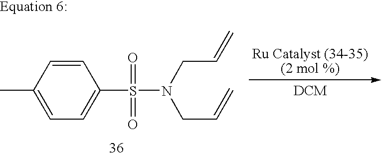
C1=C(C)C=CC(S(=O)(=O)N(CC=C)CC=C)=C1
